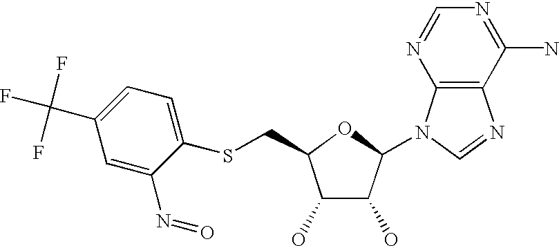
C1(O)C(O)C(N2C3=C(N=C2)C(N)=NC=N3)OC1CSC1=CC=C(C(F)(F)F)C=C1N=O
